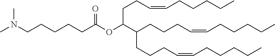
C(C(OC(=O)CCCCCN(C)C)C(CCCC=CCCCCC)CCCC=CCCCCC)CC=CCCCCC
